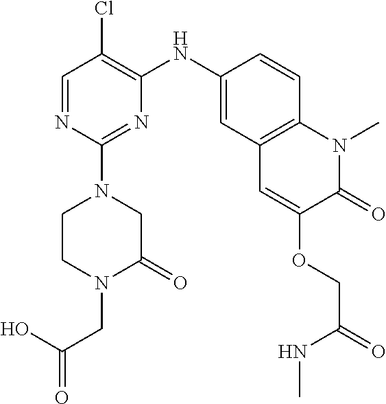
C1=NC(N2CC(=O)N(CC(=O)O)CC2)=NC(NC2=CC3=C(C=C2)N(C)C(=O)C(OCC(NC)=O)=C3)=C1Cl
